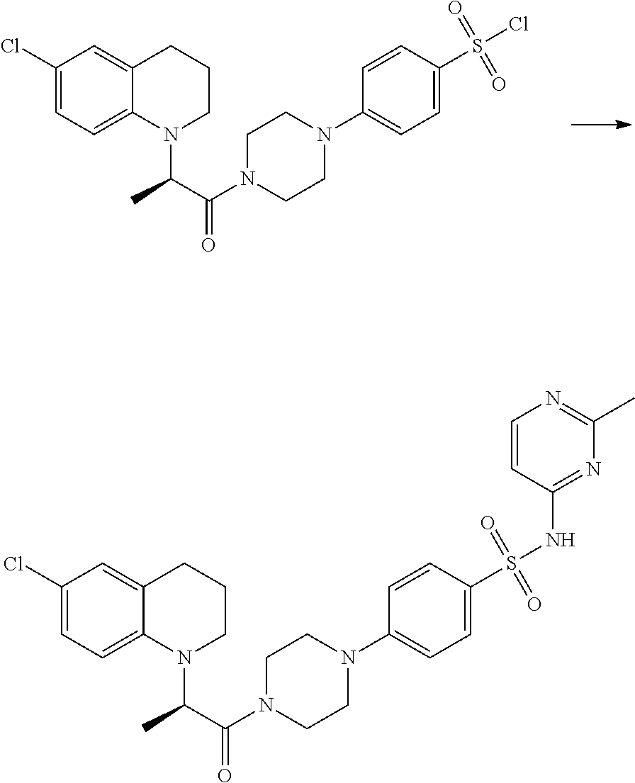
C12=CC(Cl)=CC=C1N(C(C(N1CCN(C3=CC=C(S(=O)(Cl)=O)C=C3)CC1)=O)C)CCC2.C12=CC(Cl)=CC=C1N(C(C(N1CCN(C3=CC=C(S(=O)(NC4=NC(C)=NC=C4)=O)C=C3)CC1)=O)C)CCC2
